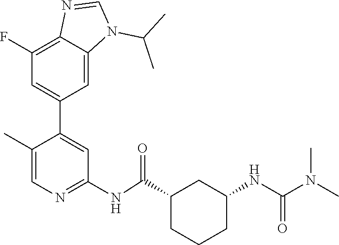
N(C)(C)C(NC1CC(C(NC2=NC=C(C)C(C3=CC(F)=C4N=CN(C(C)C)C4=C3)=C2)=O)CCC1)=O
